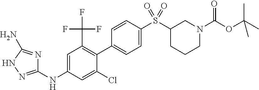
S(C1CCCN(C(OC(C)(C)C)=O)C1)(C1=CC=C(C2=C(C(F)(F)F)C=C(NC3=NNC(N)=N3)C=C2Cl)C=C1)(=O)=O
